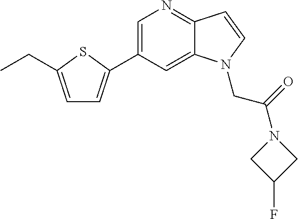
C1=C(CC)SC(C2=CN=C3C(=C2)N(CC(N2CC(F)C2)=O)C=C3)=C1
